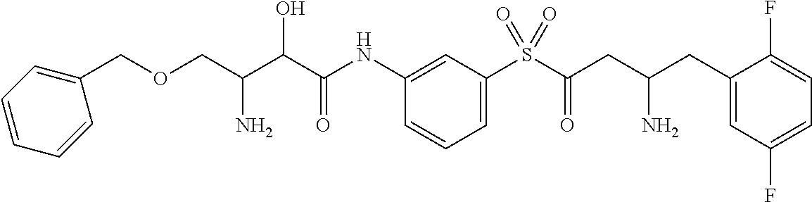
C(C(C(C(NC1=CC(S(C(CC(CC2=CC(F)=CC=C2F)N)=O)(=O)=O)=CC=C1)=O)O)N)OCC1=CC=CC=C1
